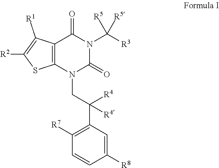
C1=CC([R8])=CC(C([R4])([R4])CN2C(=O)N(C([R5])([R5])[R3])C(=O)C3=C2SC([R2])=C3[R1])=C1[R7]
